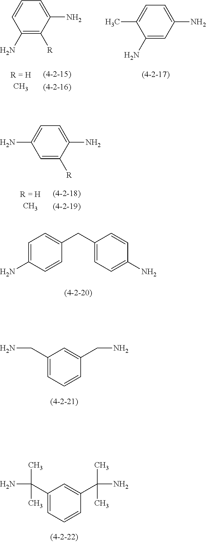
C1(N)=C([R])C(N)=CC=C1.C1(N)=CC(N)=CC=C1C.C1=C([R])C(N)=CC=C1N.NC1=CC=C(CC2=CC=C(N)C=C2)C=C1.C1(CN)=CC=CC(CN)=C1.C1(C(N)(C)C)=CC=CC(C(N)(C)C)=C1
